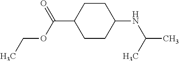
C1CC(C(=O)OCC)CCC1NC(C)C
